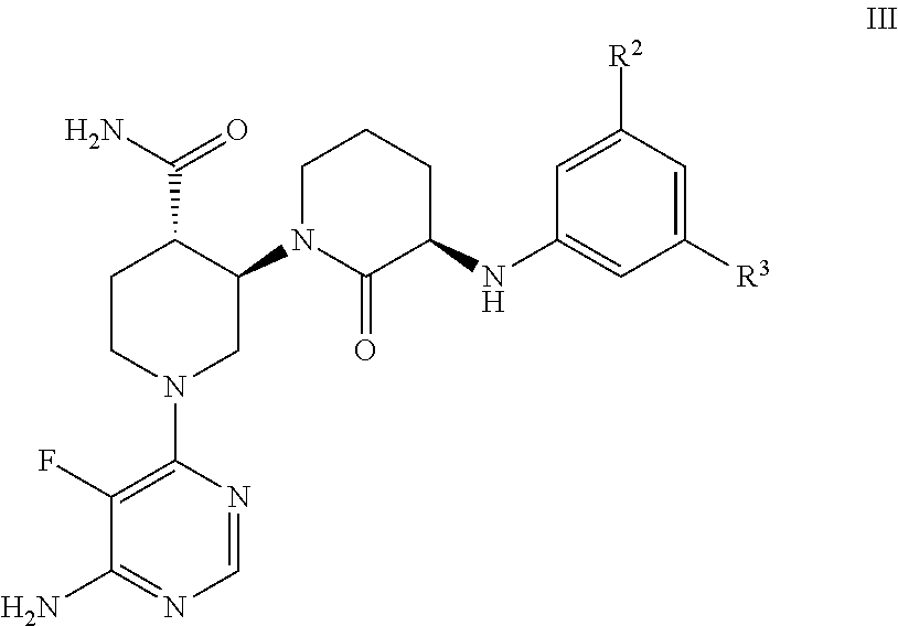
NC(=O)C1CCN(C2=C(F)C(N)=NC=N2)CC1N1C(=O)C(NC2=CC([R3])=CC([R2])=C2)CCC1
